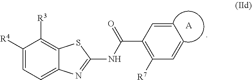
C1([R4])=CC=C2C(=C1[R3])SC(NC(C1=C([R7])C=CC=C1)=O)=N2.[A]
